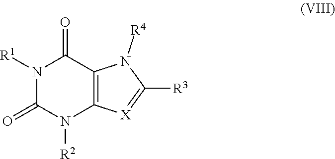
N1([R1])C(=O)N([R2])C2=C(C1=O)N([R4])C([R3])=[X]2
